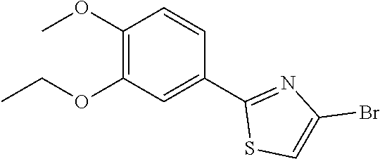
C1(OC)=C(OCC)C=C(C2=NC(Br)=CS2)C=C1
